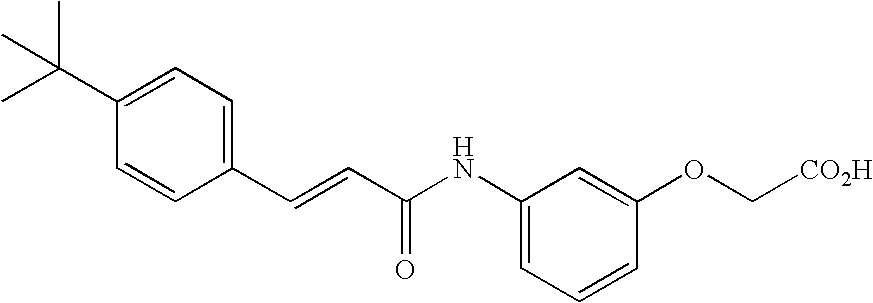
CC(C1=CC=C(C=CC(NC2=CC=CC(OC[CO2H])=C2)=O)C=C1)(C)C
